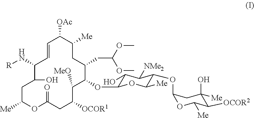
C1=CC(N[R])C(O)CC([Me])OC(=O)CC([OCOR1])C([MeO])C(OC2C(O)C([NMe2])C(OC3OC([Me])C([OCOR2])C(O)([Me])C3)C([Me])O2)C(CC(OC)OC)CC([Me])C1[OAc]
